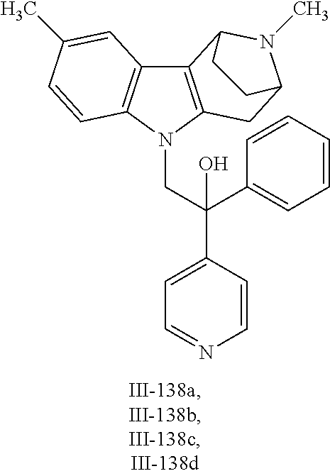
C12=C(N(CC(C3=CC=NC=C3)(C3=CC=CC=C3)O)C3=C1C=C(C)C=C3)CC1N(C)C2CC1
